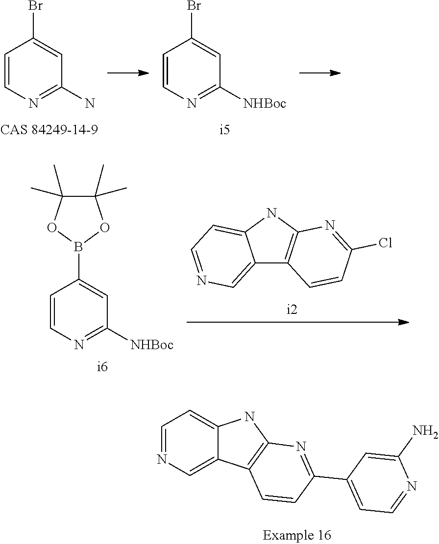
C1=CN=C(N)C=C1Br.C1=CN=C([NHBoc])C=C1Br.C1=CN=C([NHBoc])C=C1B1OC(C)(C)C(C)(C)O1.C12=CN=CC=C1NC1=C2C=CC(Cl)=N1.C12=CC=NC=C1C1=C(N2)N=C(C2=CC=NC(N)=C2)C=C1
